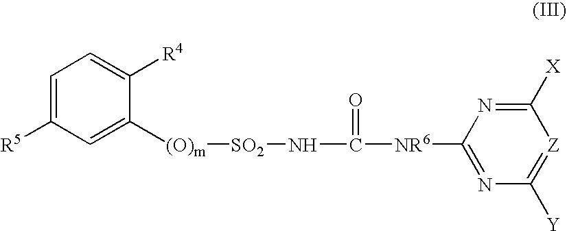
C1=C([R5])C=C([(O)m][SO2]NC(=O)[NR6]C2=NC([Y])=[Z]C([X])=N2)C([R4])=C1
